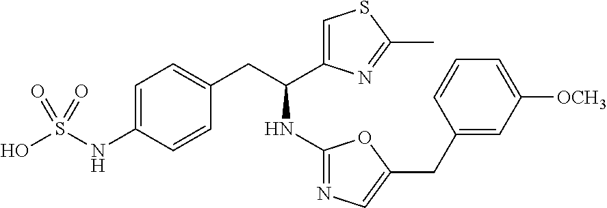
C1=C(NS(O)(=O)=O)C=CC(CC(NC2=NC=C(CC3=CC([OCH3])=CC=C3)O2)C2=CSC(C)=N2)=C1
